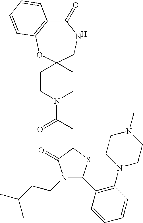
C1=CC=CC(N2CCN(C)CC2)=C1C1N(CCC(C)C)C(=O)C(CC(N2CCC3(CC2)CNC(=O)C2=C(O3)C=CC=C2)=O)S1.[H]
